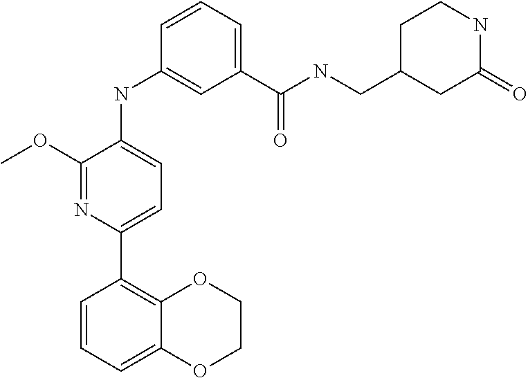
C1(C(NCC2CC(=O)NCC2)=O)=CC=CC(NC2=CC=C(C3=C4C(=CC=C3)OCCO4)N=C2OC)=C1
